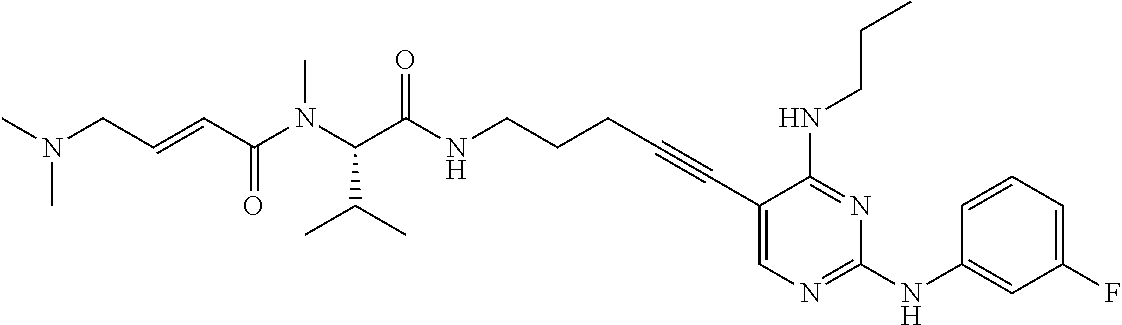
C1(C#CCCCNC(=O)C(N(C(C=CCN(C)C)=O)C)C(C)C)=CN=C(NC2=CC(F)=CC=C2)N=C1NCCC
